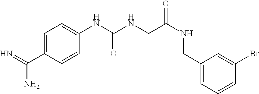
C1=C(C(=N)N)C=CC(NC(NCC(NCC2=CC=CC(Br)=C2)=O)=O)=C1
